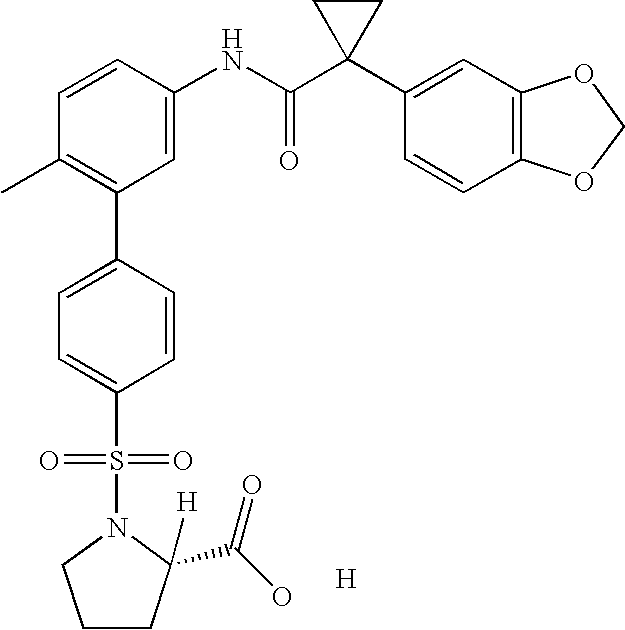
C1=CC(NC(C2(C3=CC4=C(C=C3)OCO4)CC2)=O)=CC(C2=CC=C(S(=O)(=O)N3C([H])(C(O)=O)CCC3)C=C2)=C1C.[H]
